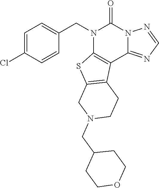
N1(CC2=CC=C(Cl)C=C2)C2=C(C3=NC=NN3C1=O)C1=C(S2)CN(CC2CCOCC2)CC1
